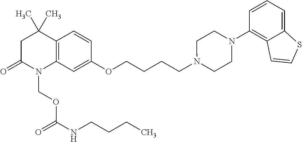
C1C(=O)N(COC(=O)NCCCC)C2=C(C1(C)C)C=CC(OCCCCN1CCN(C3=C4C(=CC=C3)SC=C4)CC1)=C2
